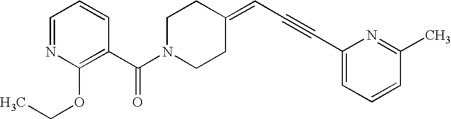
C1=NC(OCC)=C(C(N2CCC(=CC#CC3=CC=CC(C)=N3)CC2)=O)C=C1
